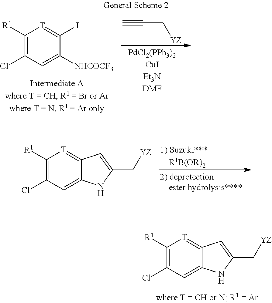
C1([R1])=C(Cl)C=C2C(=[T]1)C=C(C[YZ])N2.C1([R1])=C(Cl)C=C([NHCOCF3])C(I)=[T]1.C(C[YZ])#C.C1([R1])=C(Cl)C=C2C(=[T]1)C=C(C[YZ])N2
